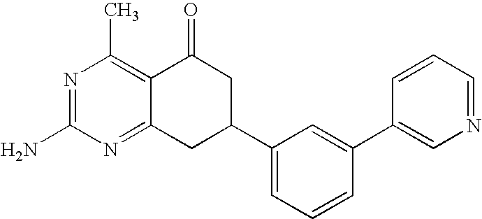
C12=NC(N)=NC(C)=C1C(=O)CC(C1=CC=CC(C3=CN=CC=C3)=C1)C2
